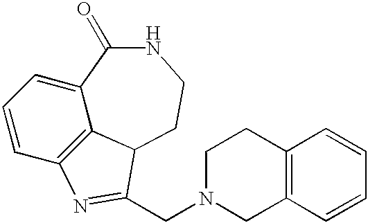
C1=CC2=C3C(=C1)C(=O)NCCC3C(CN1CC3=C(CC1)C=CC=C3)=N2
